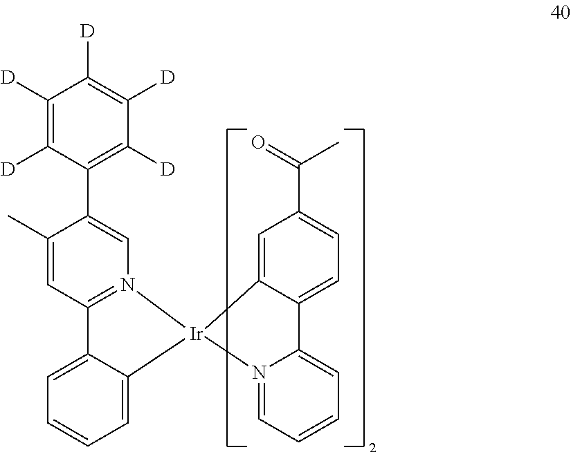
C1([D])=C([D])C(C2=CN3=C(C=C2C)C2=CC=CC=C2[Ir]32C3=CC(C(=O)C)=CC=C3C3=CC=CC=N23)=C([D])C([D])=C1[D]
